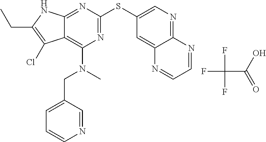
S(C1=NC(N(CC2=CC=CN=C2)C)=C2C(=N1)NC(CC)=C2Cl)C1=CN=C2C(=C1)N=CC=N2.FC(C(=O)O)(F)F
